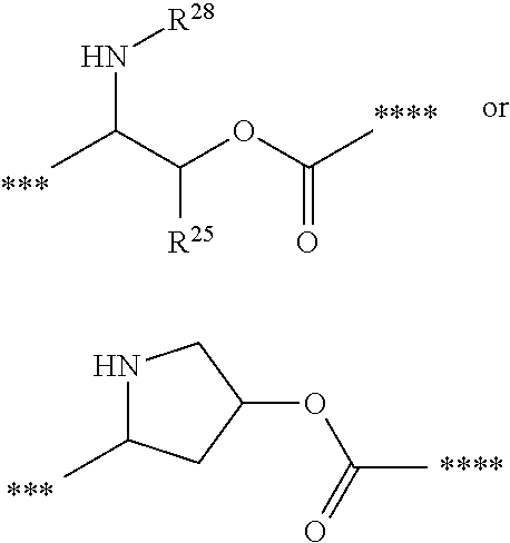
N(C(C(OC(C)=O)[R25])C)[R28].N1C(C)CC(OC(C)=O)C1
